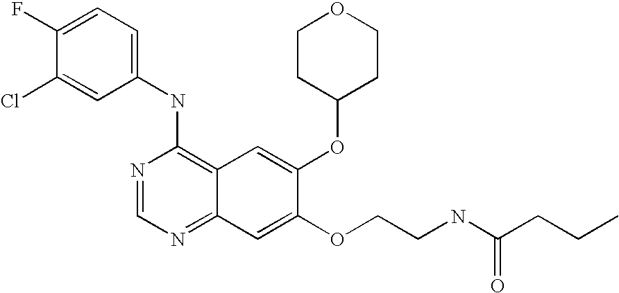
C1=C(Cl)C(F)=CC=C1NC1=C2C(=NC=N1)C=C(OCCNC(CCC)=O)C(OC1CCOCC1)=C2
